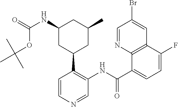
C1=CN=CC(NC(=O)C2=CC=C(F)C3=C2N=CC(Br)=C3)=C1C1CC(C)CC(NC(=O)OC(C)(C)C)C1
